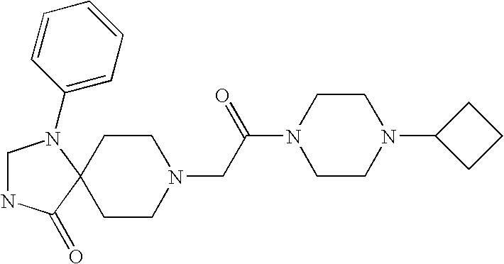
C1CN(CC(N2CCN(C3CCC3)CC2)=O)CCC12C(=O)NCN2C1=CC=CC=C1
